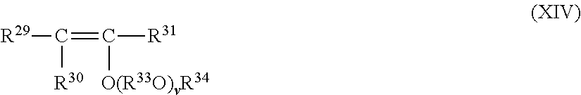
[R29]C(=C([R31])[O(R33O)vR34])[R30]
